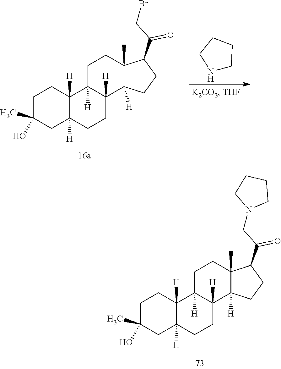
C1C(C)(O)CC2([H])C([H])(C1)C1([H])C([H])(CC2)C2([H])C(C)(CC1)C(C(CN1CCCC1)=O)CC2.C1C(C)(O)CC2([H])C([H])(C1)C1([H])C([H])(CC2)C2([H])C(C)(CC1)C(C(CBr)=O)CC2.N1CCCC1
